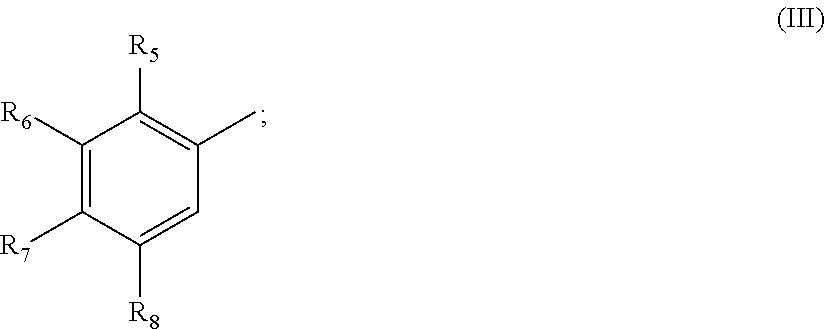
C1([R6])=C([R7])C([R8])=CC(C)=C1[R5]
